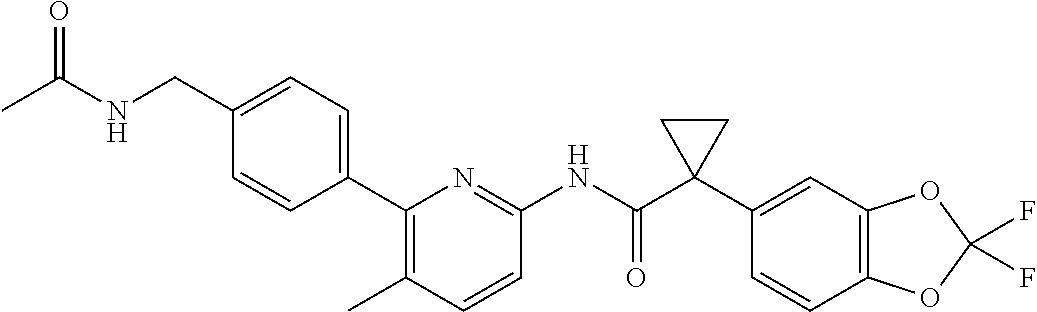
C1(C2=CC=C(CNC(C)=O)C=C2)=C(C)C=CC(NC(C2(C3=CC4=C(C=C3)OC(F)(F)O4)CC2)=O)=N1
